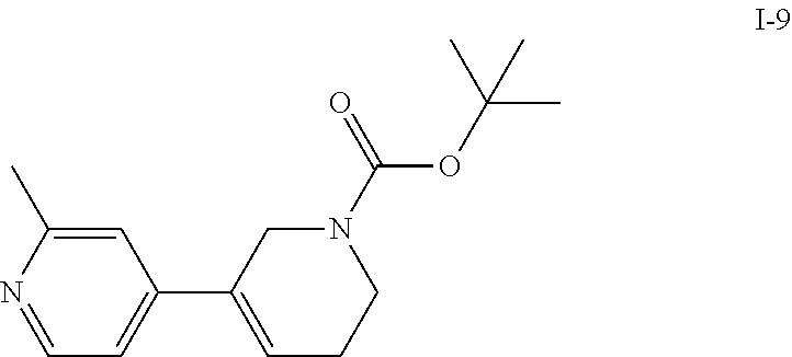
C1=C(C)N=CC=C1C1=CCCN(C(=O)OC(C)(C)C)C1
